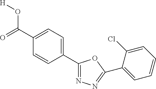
[H]OC(C1=CC=C(C2=NN=C(C3=CC=CC=C3Cl)O2)C=C1)=O
